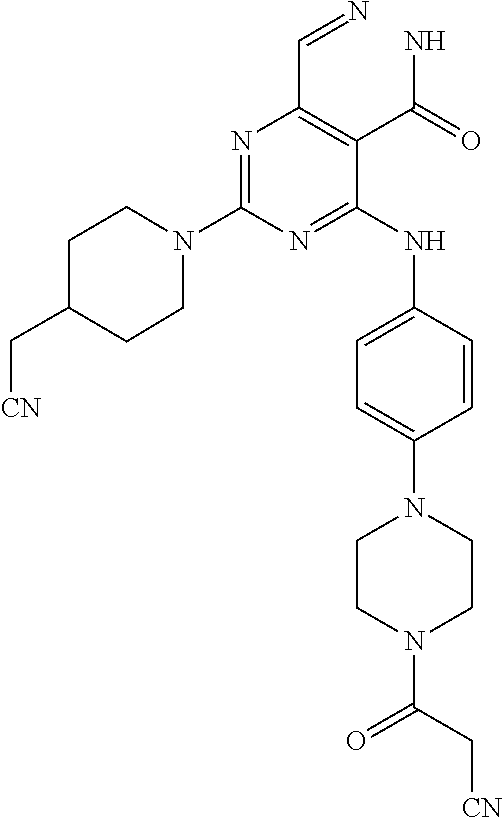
N1=C(N2CCC(C[CN])CC2)N=C(NC2=CC=C(N3CCN(C(=O)C[CN])CC3)C=C2)C(C(N)=O)=C1C=N
